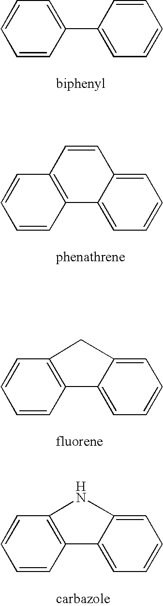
C1=CC(C2=CC=CC=C2)=CC=C1.C1=CC2=C(C=C1)C=CC1=CC=CC=C21.C1=CC2=C(C=C1)CC1=CC=CC=C21.C1=CC2=C(C=C1)NC1=CC=CC=C21
